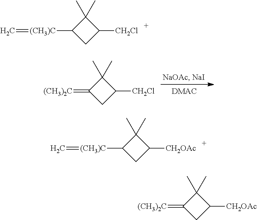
C=[(CH3)C]C1CC([CH2Cl])C1(C)C.C=[(CH3)C]C1CC([CH2OAc])C1(C)C.C1(=[(CH3)2C])CC([CH2Cl])C1(C)C.C1(=[(CH3)2C])CC([CH2OAc])C1(C)C
